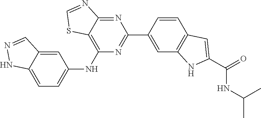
C1(NC2=CC=C3C(=C2)C=NN3)=C2C(=NC(C3=CC4=C(C=C3)C=C(C(=O)NC(C)C)N4)=N1)N=CS2
